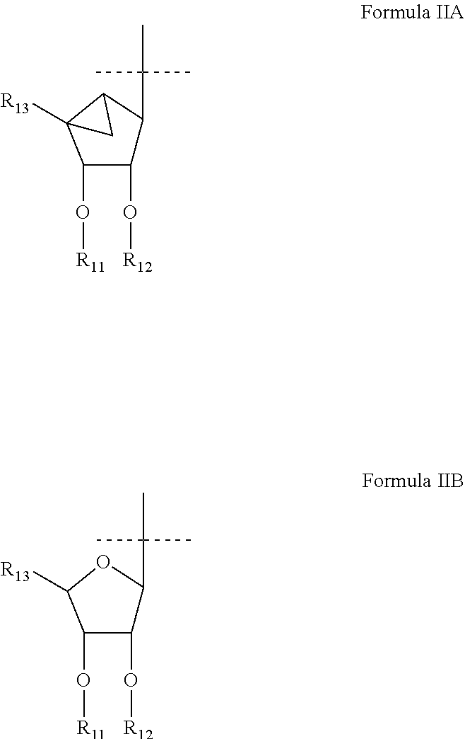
C1(O[R11])C(O[R12])C(C(C)(C)C)C2C1([R13])C2.C1(O[R11])C(O[R12])C(C(C)(C)C)OC1[R13]
